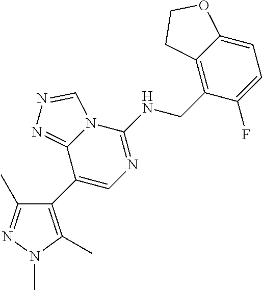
C1(C2=CN=C(NCC3=C4C(=CC=C3F)OCC4)N3C2=NN=C3)=C(C)N(C)N=C1C
